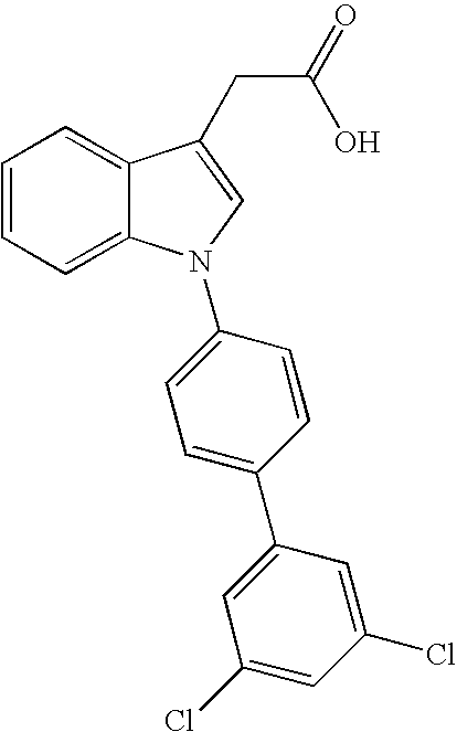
C1=CC=C2C(=C1)C(CC(=O)O)=CN2C1=CC=C(C2=CC(Cl)=CC(Cl)=C2)C=C1
